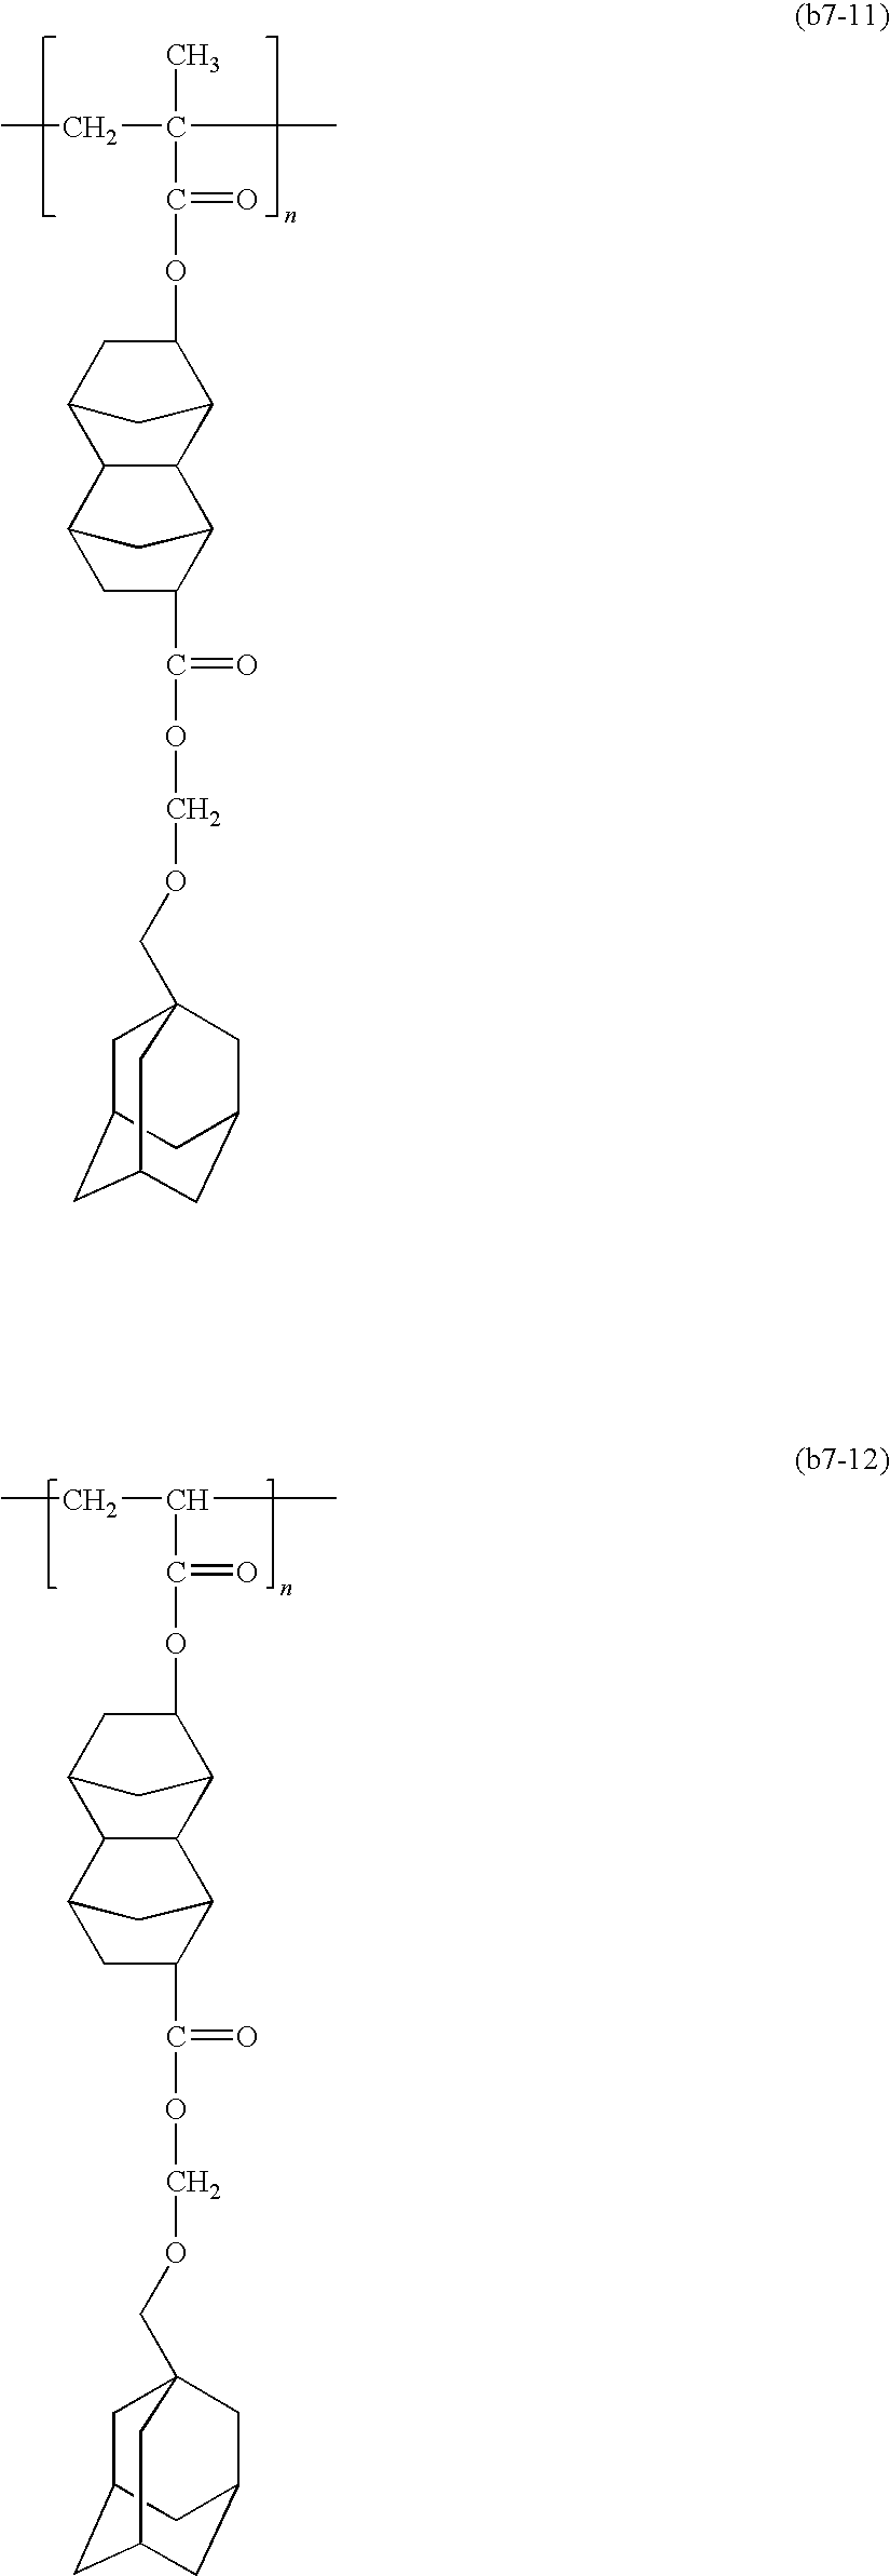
CCC(C)(C(=O)OC1CC2C3C(C1C2)C1CC3CC1C(OCOCC12CC3CC(CC(C1)C3)C2)=O)C.CCC(C)C(=O)OC1CC2C3C(C1C2)C1CC3CC1C(OCOCC12CC3CC(CC(C1)C3)C2)=O
